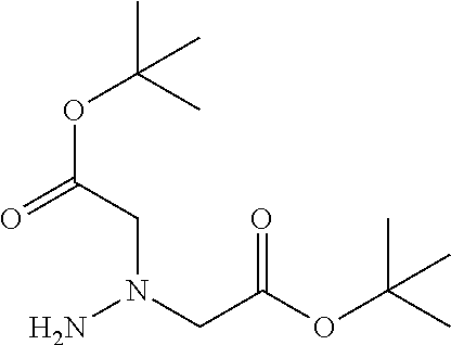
NN(CC(OC(C)(C)C)=O)CC(OC(C)(C)C)=O
